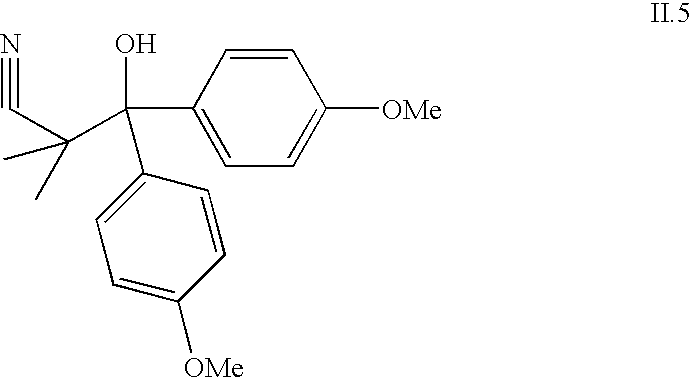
C1=CC(C(O)(C2=CC=C([OMe])C=C2)C(C#N)(C)C)=CC=C1[OMe]
